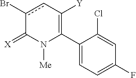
C1(C2=C([Y])cc(Br)C(=[X])N2[Me])=CC=C(F)C=C1Cl
